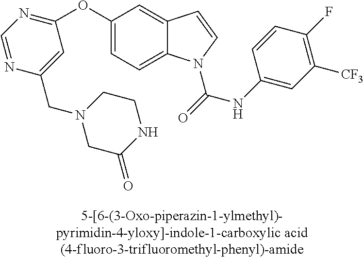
C1(OC2=NC=NC(CN3CC(=O)NCC3)=C2)=CC=C2C(=C1)C=CN2C(NC1=CC([CF3])=C(F)C=C1)=O
